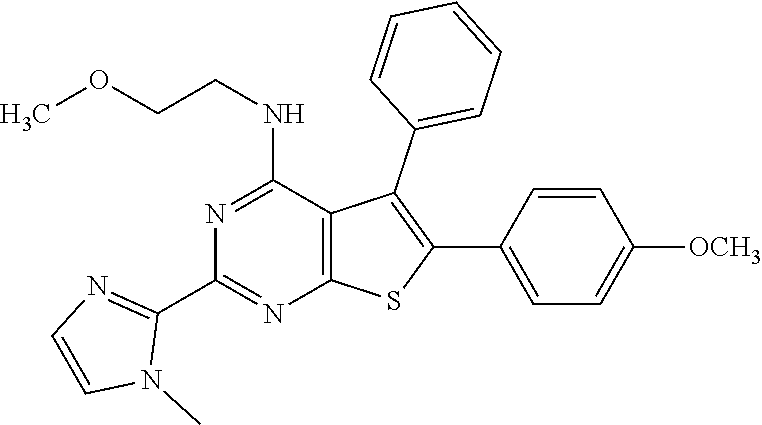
C12=C(C(NCCOC)=NC(C3=NC=CN3C)=N1)C(C1=CC=CC=C1)=C(C1=CC=C([OCH3])C=C1)S2
